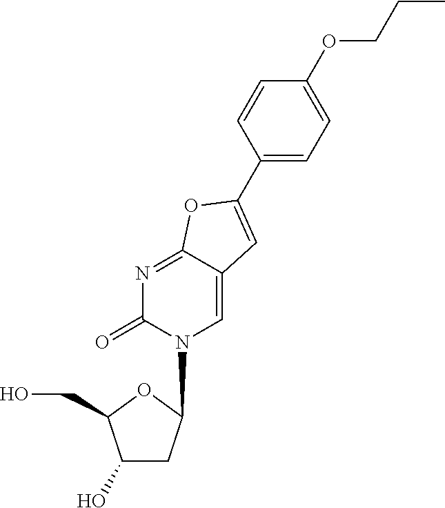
C1(O)CC(N2C=C3C(=NC2=O)OC(C2=CC=C(OCCC)C=C2)=C3)OC1CO
